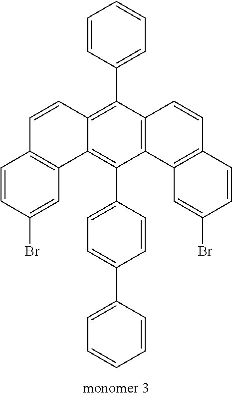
C1=CC(C2=C3C(=C(C4=CC=C(C5=CC=CC=C5)C=C4)C4=C2C=CC2=C4C=C(Br)C=C2)C2=C(C=C3)C=CC(Br)=C2)=CC=C1
